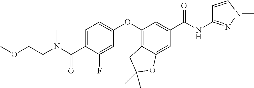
C1=C(C(=O)N(C)CCOC)C(F)=CC(OC2=C3C(=CC(C(=O)NC4=NN(C)C=C4)=C2)OC(C)(C)C3)=C1
